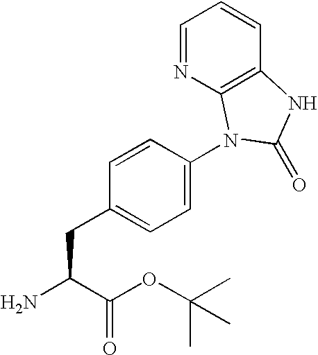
C(C(C(OC(C)(C)C)=O)N)C1=CC=C(N2C3=C(C=CC=N3)NC2=O)C=C1
